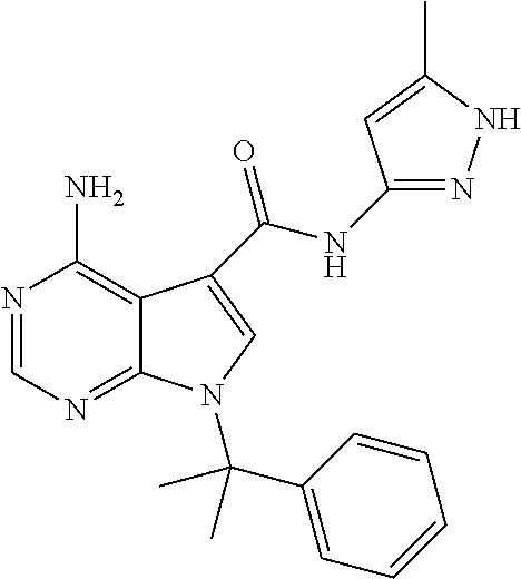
N1=CN=C2C(=C1N)C(C(NC1=NNC(C)=C1)=O)=CN2C(C1=CC=CC=C1)(C)C
